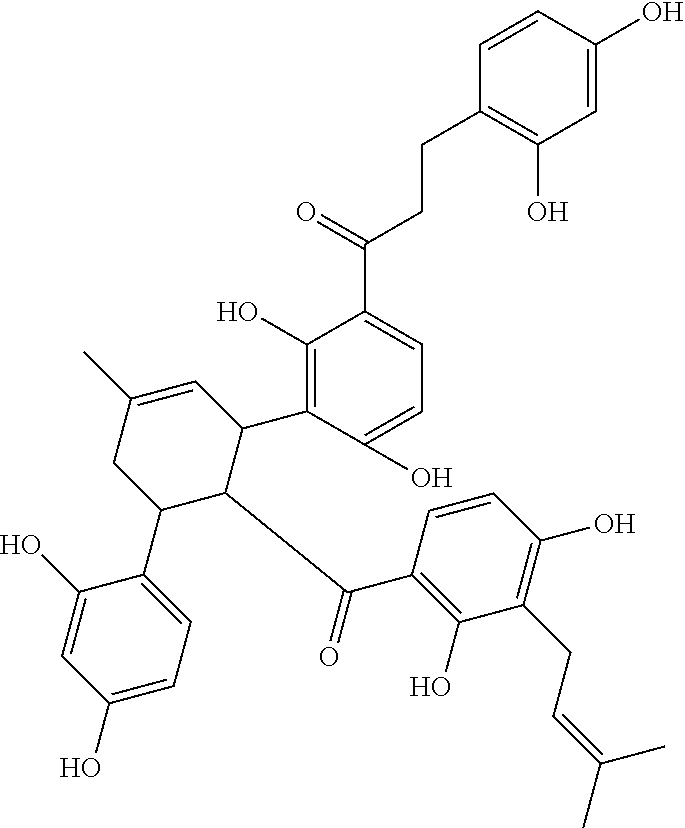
C1(C)=CC(C2=C(O)C(C(=O)CCC3=C(O)C=C(O)C=C3)=CC=C2O)C(C(=O)C2=C(O)C(CC=C(C)C)=C(O)C=C2)C(C2=CC=C(O)C=C2O)C1
